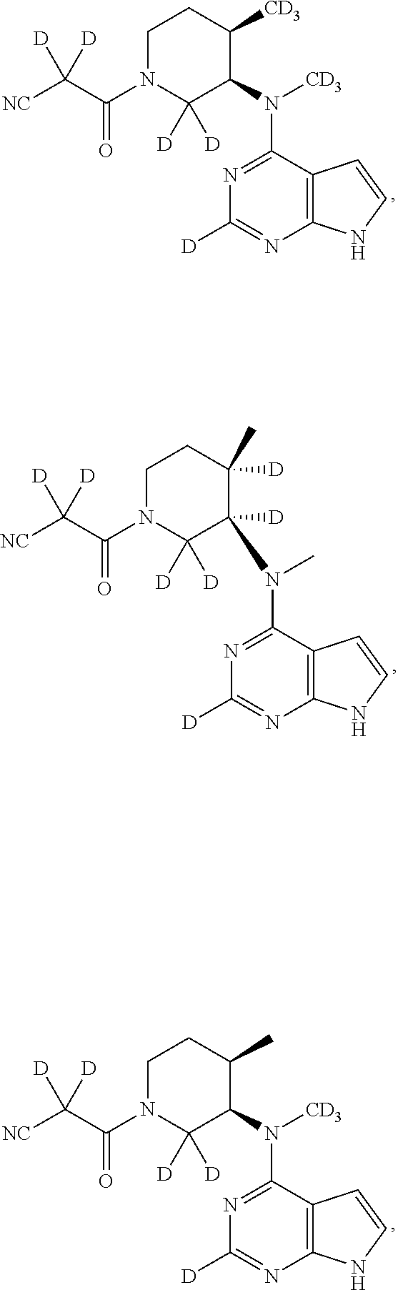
C12=C(C(N([CD3])C3C([D])([D])N(C(C([NC])([D])[D])=O)CCC3[CD3])=NC([D])=N1)C=CN2.C12=C(C(N(C)C3([D])C([D])([D])N(C(C([NC])([D])[D])=O)CCC3([D])C)=NC([D])=N1)C=CN2.C12=C(C(N([CD3])C3C([D])([D])N(C(C([NC])([D])[D])=O)CCC3C)=NC([D])=N1)C=CN2
